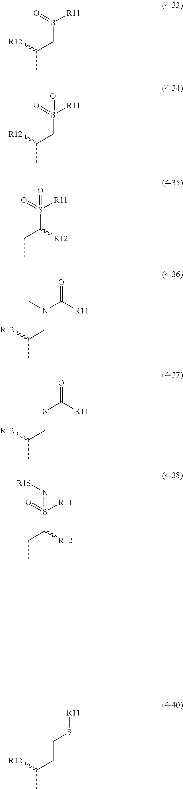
CC(CS(=O)[R11])[R12].CC(CS(=O)([R11])=O)[R12].CCC(S(=O)([R11])=O)[R12].CC(CN(C)C([R11])=O)[R12].CC(CSC([R11])=O)[R12].CCC(S([R11])(=O)=N[R16])[R12].CC(CCS[R11])[R12]
